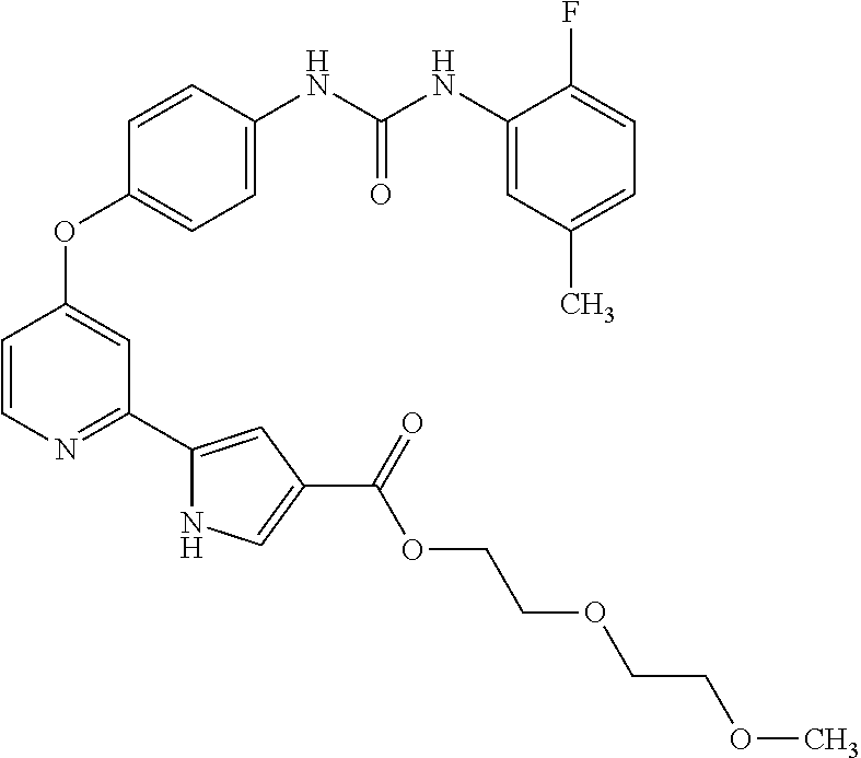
C1=CN=C(C2=CC(C(=O)OCCOCCOC)=CN2)C=C1OC1=CC=C(NC(NC2=CC(C)=CC=C2F)=O)C=C1
